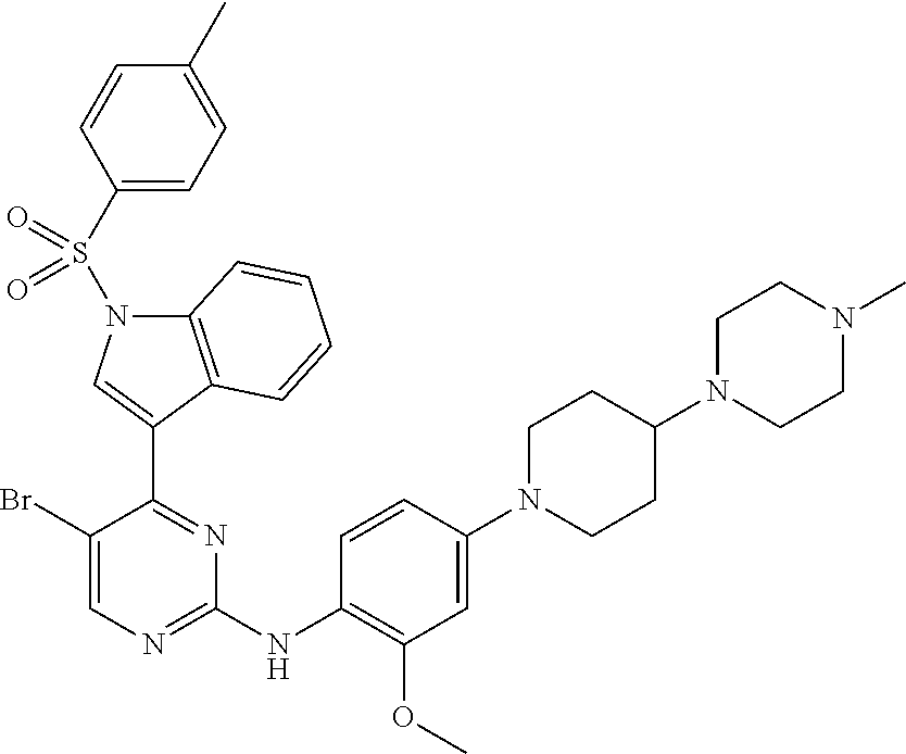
C1N(C2=CC(OC)=C(NC3=NC=C(Br)C(C4=CN(S(=O)(C5=CC=C(C)C=C5)=O)C5=C4C=CC=C5)=N3)C=C2)CCC(N2CCN(C)CC2)C1
